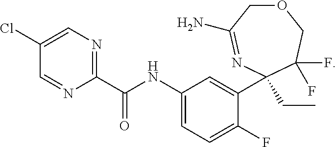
C1(C(NC2=CC=C(F)C(C3(CC)N=C(N)COCC3(F)F)=C2)=O)=NC=C(Cl)C=N1
